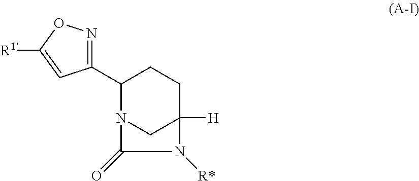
C1(C2=NOC([R1])=C2)N2CC([H])(CC1)N([R*])C2=O
